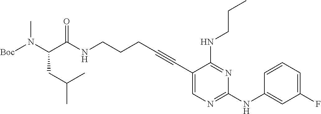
N(CCCC#CC1=CN=C(NC2=CC(F)=CC=C2)N=C1NCCC)C(C(N([Boc])C)CC(C)C)=O
